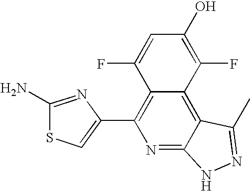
C1(C2=C3C(=C4C(=N2)NN=C4C)C(F)=C(O)C=C3F)=CSC(N)=N1
